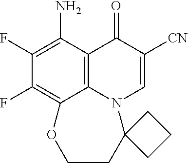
C1(F)=C(N)C2=C3C(=C1F)OCCC1(N3C=C([CN])C2=O)CCC1
